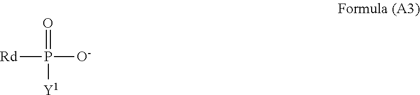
[Rd]P(=O)([O-])[Y1]
